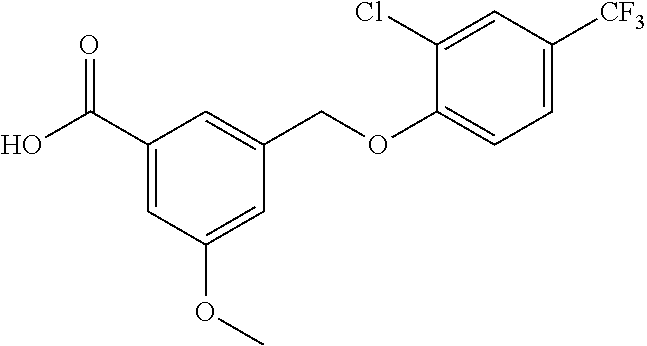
C1(C(O)=O)=CC(OC)=CC(COC2=CC=C([CF3])C=C2Cl)=C1
